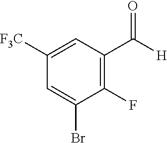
C1([F3C])=CC(C([H])=O)=C(F)C(Br)=C1
